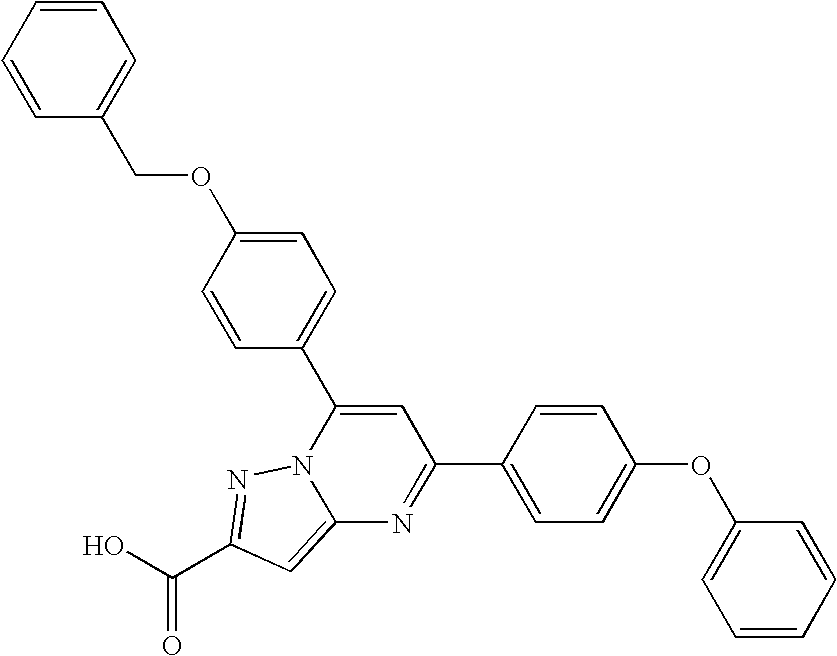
O=C(O)C1=NN2C(=C1)N=C(C1=CC=C(OC3=CC=CC=C3)C=C1)C=C2C1=CC=C(OCC2=CC=CC=C2)C=C1
